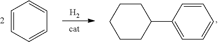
C1=CC=CC=C1.[H2].C1CC(C2=CC=CC=C2)CCC1
